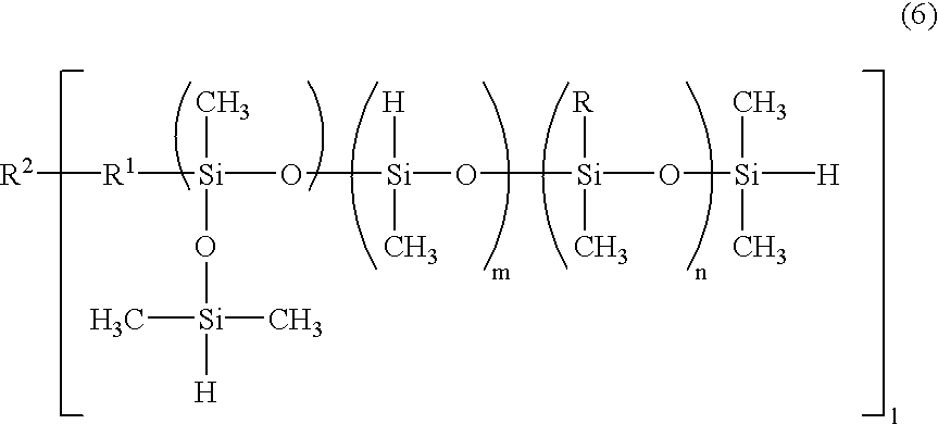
O([Si]([H])(O[Si]([R])(C)O[Si](C)(C)[H])C)[Si](C)(O[Si](C)(C)[H])[R1][R2]
